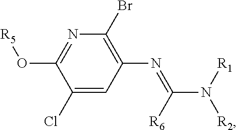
C1(Cl)=CC(N=C(N([R2])[R1])[R6])=C(Br)N=C1O[R5]
